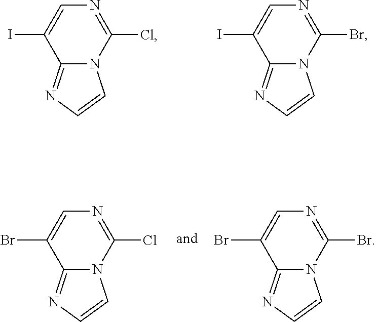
C12=NC=CN1C(Cl)=NC=C2I.C12=NC=CN1C(Br)=NC=C2I.C12=NC=CN1C(Cl)=NC=C2Br.C12=NC=CN1C(Br)=NC=C2Br
